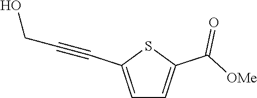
C1=C(C#CCO)SC(C(=O)[OMe])=C1
